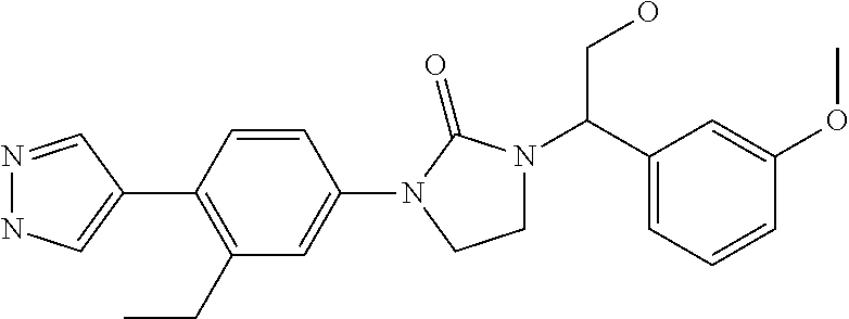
N1=CC(C2=C(CC)C=C(N3C(=O)N(C(C4=CC=CC(OC)=C4)CO)CC3)C=C2)=CN1
